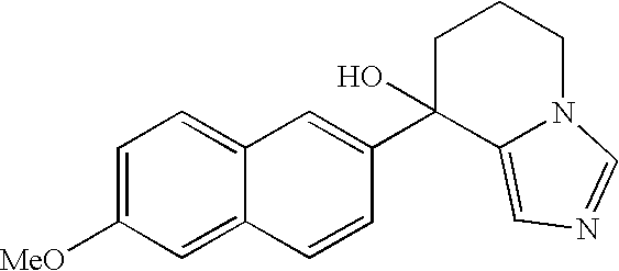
C1=C([MeO])C=C2C(=C1)C=C(C1(O)C3=CN=CN3CCC1)C=C2
